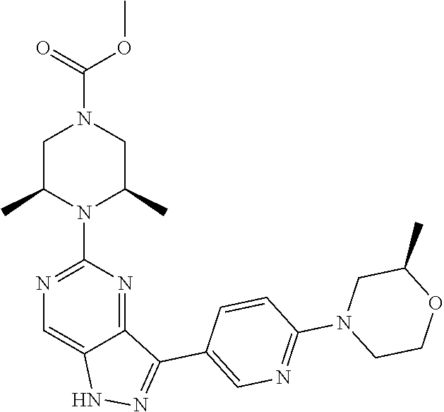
CC1CN(C2=NC=C(C3=NNC4=CN=C(N5C(C)CN(C(=O)OC)CC5C)N=C43)C=C2)CCO1
